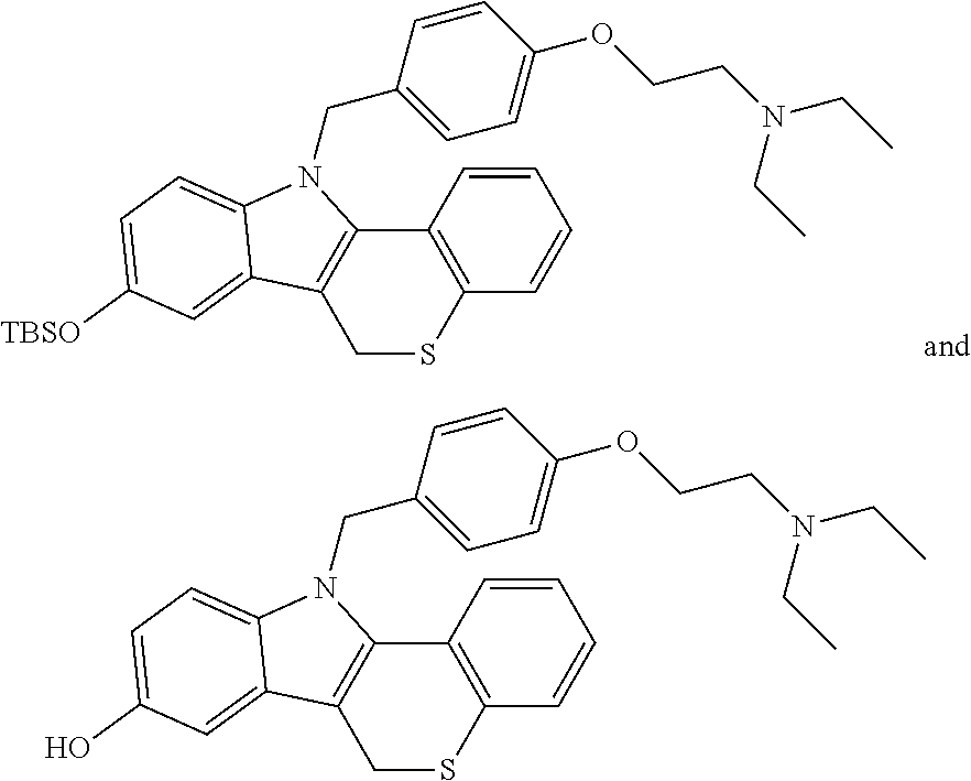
C(C1=CC=C(OCCN(CC)CC)C=C1)N1C2=C(CSC3=C2C=CC=C3)C2=CC([TBSO])=CC=C12.C(C1=CC=C(OCCN(CC)CC)C=C1)N1C2=C(CSC3=C2C=CC=C3)C2=CC(O)=CC=C12
